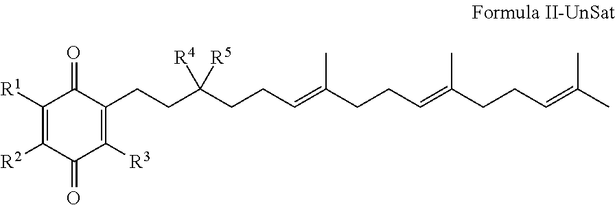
C1([R1])=C([R2])C(=O)C([R3])=C(CCC([R5])([R4])CCC=C(CCC=C(CCC=C(C)C)C)C)C1=O
